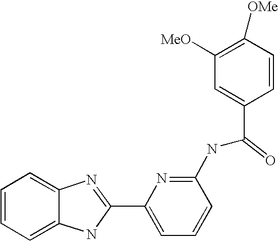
C1=CC=C2C(=C1)N=C(C1=CC=CC(NC(C3=CC([MeO])=C([OMe])C=C3)=O)=N1)N2
